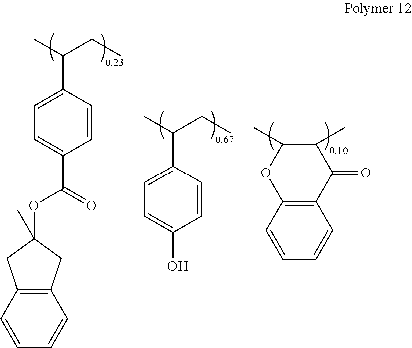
C1(C)C(C)OC2=C(C1=O)C=CC=C2.C1(C(C)CC)=CC=C(O)C=C1.C1(C(C)CC)=CC=C(C(OC2(C)CC3=C(C2)C=CC=C3)=O)C=C1
